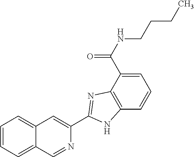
C1=C(C(NCCCC)=O)C2=C(C=C1)NC(C1=CC3=CC=CC=C3C=N1)=N2
